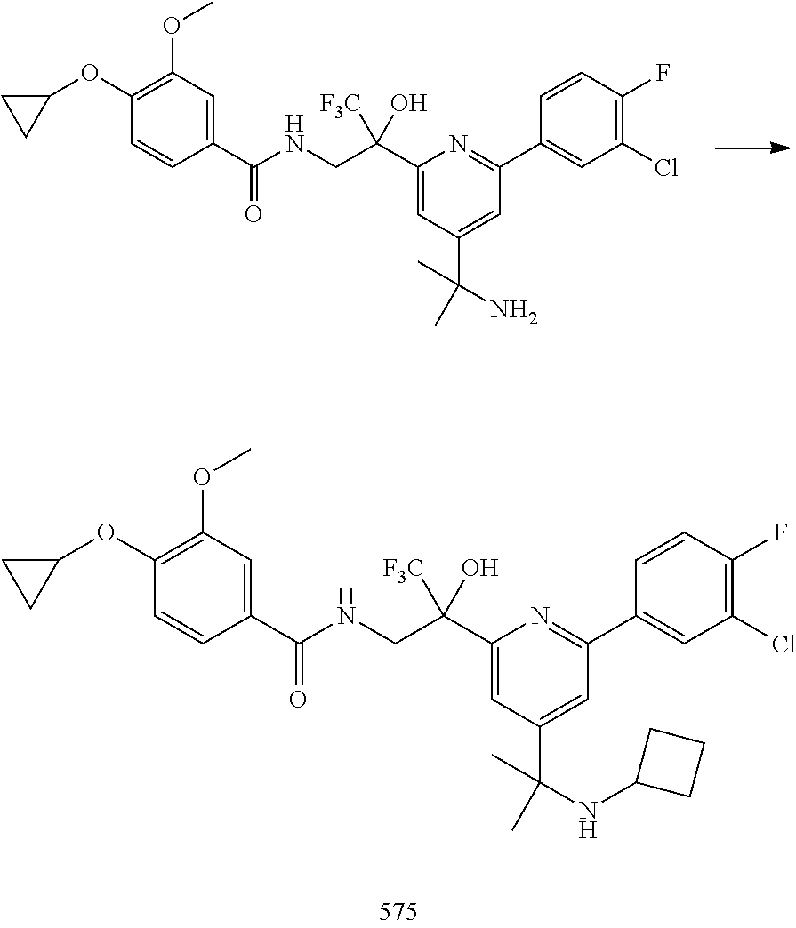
O(C1=C(OC)C=C(C(NCC(C2=CC(C(N)(C)C)=CC(C3=CC(Cl)=C(F)C=C3)=N2)([F3C])O)=O)C=C1)C1CC1.O(C1=C(OC)C=C(C(NCC(C2=CC(C(NC3CCC3)(C)C)=CC(C3=CC(Cl)=C(F)C=C3)=N2)([F3C])O)=O)C=C1)C1CC1
